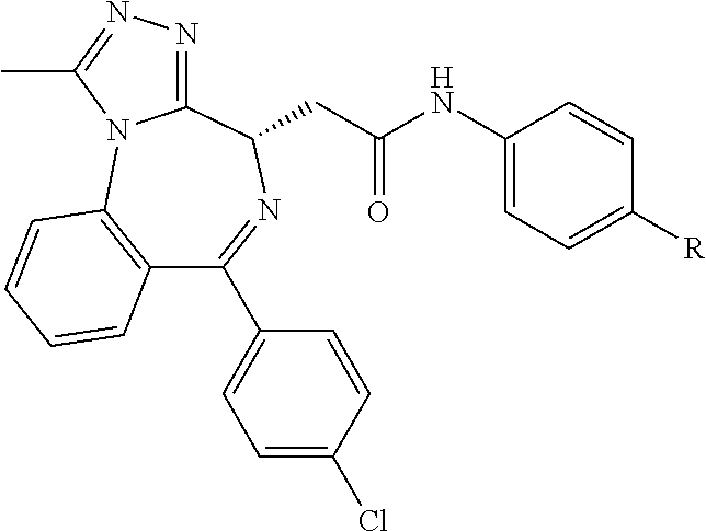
C12=C(C=CC=C1)N1C(=NN=C1C)C(CC(NC1=CC=C([R])C=C1)=O)N=C2C1=CC=C(Cl)C=C1
